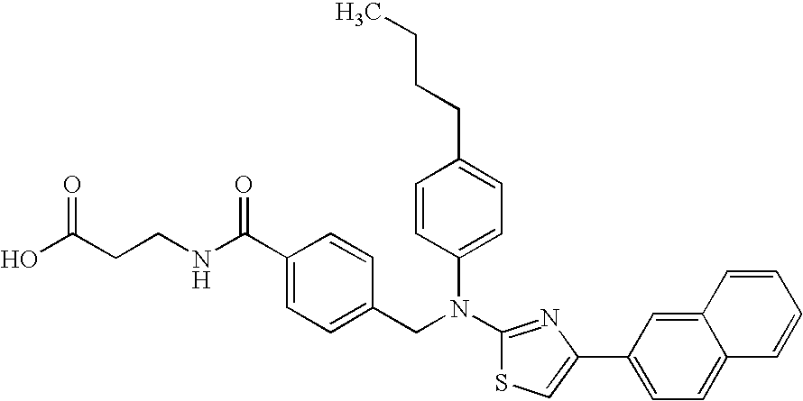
C(CCNC(C1=CC=C(CN(C2=CC=C(CCCC)C=C2)C2=NC(C3=CC=C4C(=C3)C=CC=C4)=CS2)C=C1)=O)(O)=O
